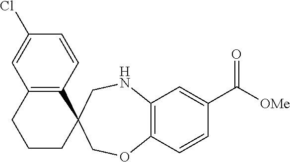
C1(Cl)=CC2=C(C=C1)C1(CCC2)CNC2=C(C=CC(C([OMe])=O)=C2)OC1
